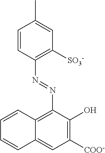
C1=CC(N=NC2=C3C(=CC([COO-])=C2O)C=CC=C3)=C([SO3-])C=C1C
